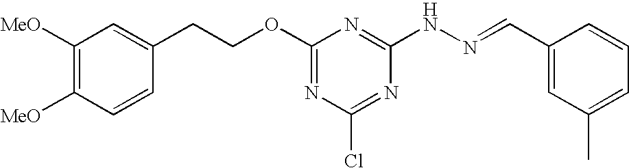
C1(OCCC2=CC([MeO])=C([MeO])C=C2)=NC(Cl)=NC(NN=CC2=CC(C)=CC=C2)=N1
